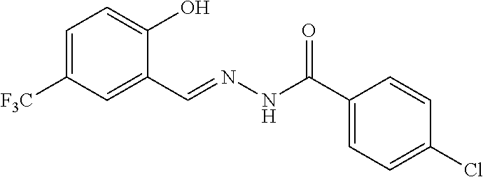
C1=C([F3C])C=C(C=NNC(C2=CC=C(Cl)C=C2)=O)C(O)=C1
